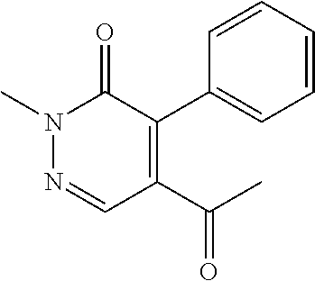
N1(C)N=CC(C(C)=O)=C(C2=CC=CC=C2)C1=O
